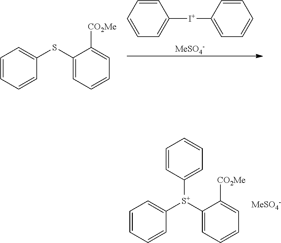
C1=CC=CC([S+](C2=CC=CC=C2[CO2Me])C2=CC=CC=C2)=C1.[MeSO4-].C1=CC=CC=C1[I+]C1=CC=CC=C1.[MeSO4-].C1=CC=CC(SC2=CC=CC=C2[CO2Me])=C1
